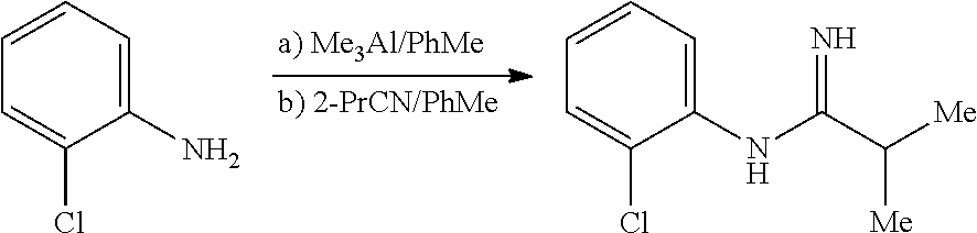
C1(N)=CC=CC=C1Cl.C1(NC(C([Me])[Me])=N)=CC=CC=C1Cl
